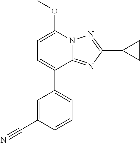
C1=C(OC)N2C(=NC(C3CC3)=N2)C(C2=CC=CC(C#N)=C2)=C1
